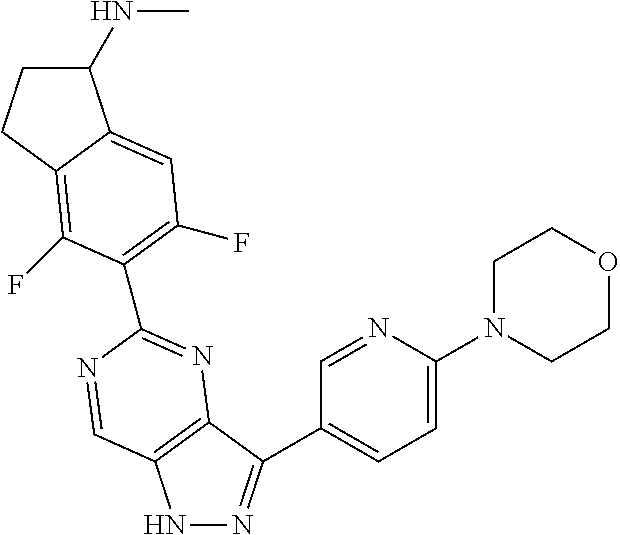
N1N=C(C2=CC=C(N3CCOCC3)N=C2)C2=C1C=NC(C1=C(F)C=C3C(NC)CCC3=C1F)=N2
